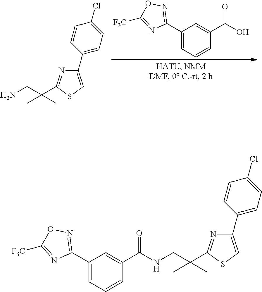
C1(C2=NOC([F3C])=N2)=CC=CC(C(O)=O)=C1.C1(C2=CC=C(Cl)C=C2)=CSC(C(CN)(C)C)=N1.C1(C2=CC=C(Cl)C=C2)=CSC(C(CNC(C2=CC(C3=NOC([F3C])=N3)=CC=C2)=O)(C)C)=N1
